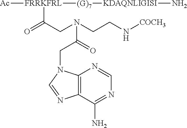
C12=C(C(N)=NC=N1)N=CN2CC(N(CCN[COCH3])CC(=O)[FRRKFRL]([(G)7][KDAQNLIGISI]N)[Ac])=O
